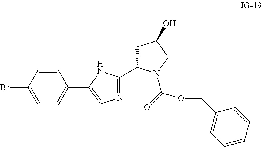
C1=CC(Br)=CC=C1C1=CN=C(C2CC(O)CN2C(OCC2=CC=CC=C2)=O)N1
